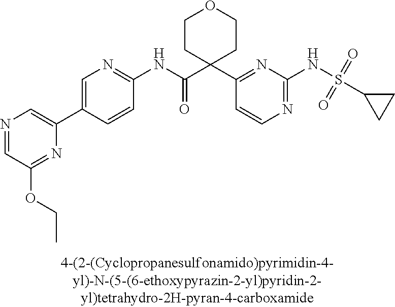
N1=C(NS(=O)(=O)C2CC2)N=C(C2(C(NC3=NC=C(C4=CN=CC(OCC)=N4)C=C3)=O)CCOCC2)C=C1
